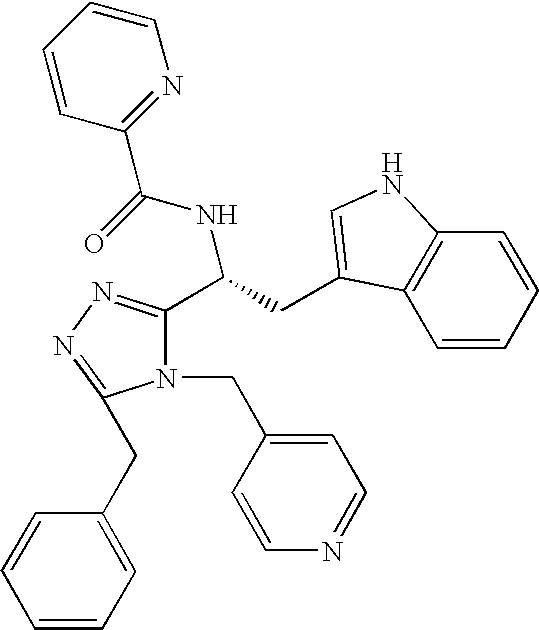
N1(CC2=CC=NC=C2)C(C(CC2=CNC3=C2C=CC=C3)NC(=O)C2=NC=CC=C2)=NN=C1CC1=CC=CC=C1
